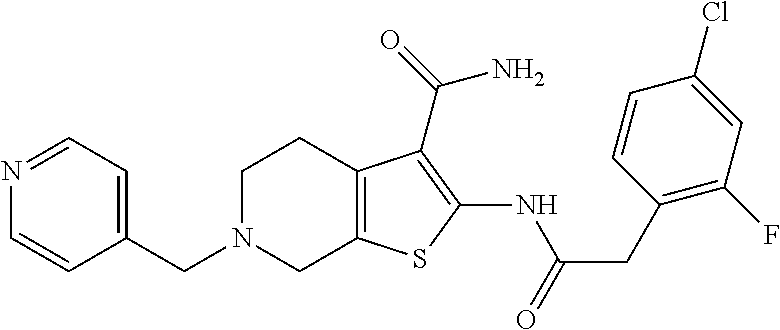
C1(CN2CC3=C(CC2)C(C(=O)N)=C(NC(CC2=C(F)C=C(Cl)C=C2)=O)S3)=CC=NC=C1
